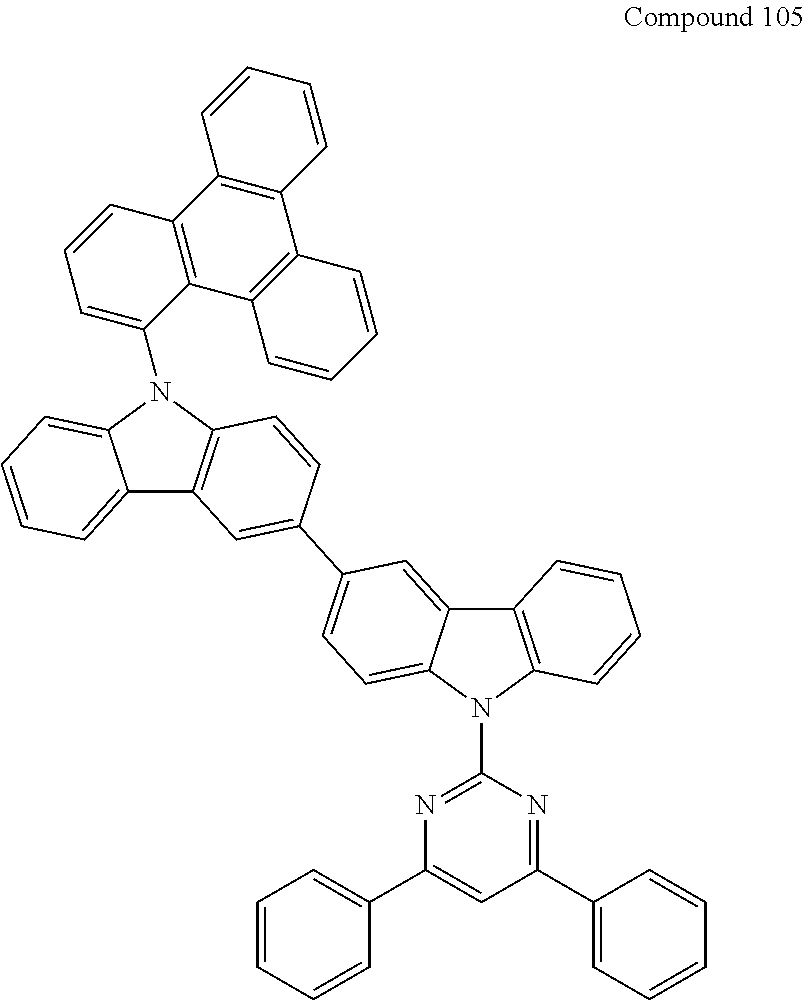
C1(N2C3=CC=CC=C3C3=C2C=CC(C2=CC=C4C(=C2)C2=C(N4C4=NC(C5=CC=CC=C5)=CC(C5=CC=CC=C5)=N4)C=CC=C2)=C3)=CC=CC2=C1C1=C(C3=C2C=CC=C3)C=CC=C1
